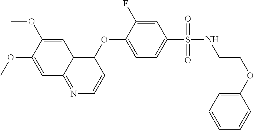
C1(OC2=CC=C(S(NCCOC3=CC=CC=C3)(=O)=O)C=C2F)=C2C(=NC=C1)C=C(OC)C(OC)=C2
